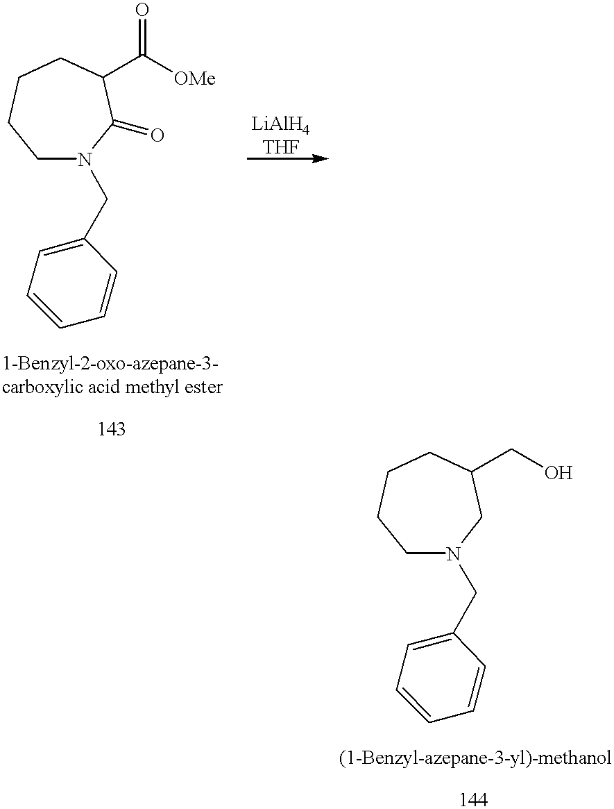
C1N(CC2=CC=CC=C2)C(=O)C(C(=O)[OMe])CCC1.C1N(CC2=CC=CC=C2)CC(CO)CCC1
